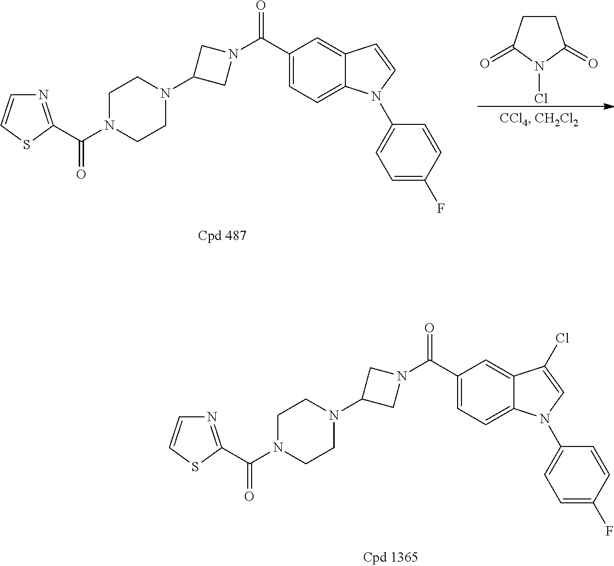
C1(C(N2CC(N3CCN(C(=O)C4=NC=CS4)CC3)C2)=O)=CC=C2C(=C1)C(Cl)=CN2C1=CC=C(F)C=C1.C1CC(=O)N(Cl)C1=O.C1(C(N2CC(N3CCN(C(=O)C4=NC=CS4)CC3)C2)=O)=CC=C2C(=C1)C=CN2C1=CC=C(F)C=C1
